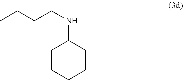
C(NC1CCCCC1)CCC
